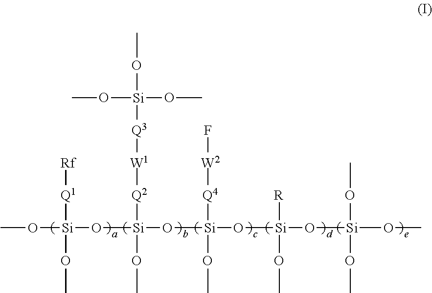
CO[Si](O[Si](O[Si](O[Si](O[Si](OC)(OC)OC)([R])OC)([Q4][W2]F)OC)([Q2][W1][Q3][Si](OC)(OC)OC)OC)([Q1][Rf])OC
